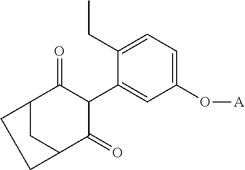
C1(O[A])=CC=C(CC)C(C2C(=O)C3CC(C2=O)CC3)=C1
